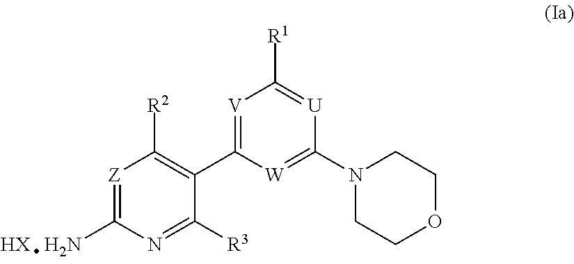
N1(C2=[W]C(C3=C([R2])[Z]=C(N)N=C3[R3])=[V]C([R1])=[U]2)CCOCC1.[HX]
